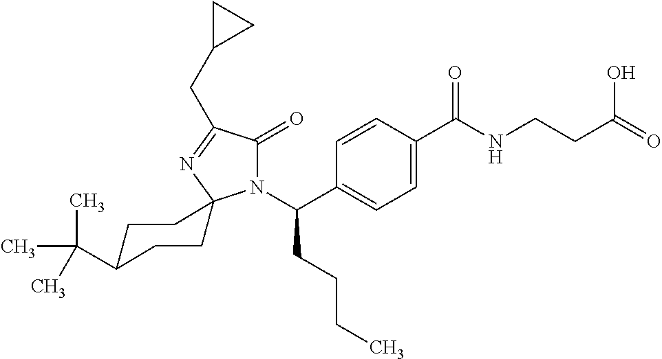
C1=C(C(=O)NCCC(=O)O)C=CC(C(N2C(=O)C(CC3CC3)=NC23CCC(C(C)(C)C)CC3)CCCC)=C1
